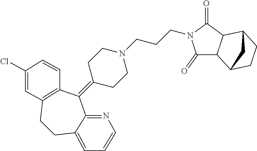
C1(=O)C2C(C(=O)N1CCCN1CCC(=C3C4=C(CCC5=CC=CN=C35)C=C(Cl)C=C4)CC1)C1CCC2C1
